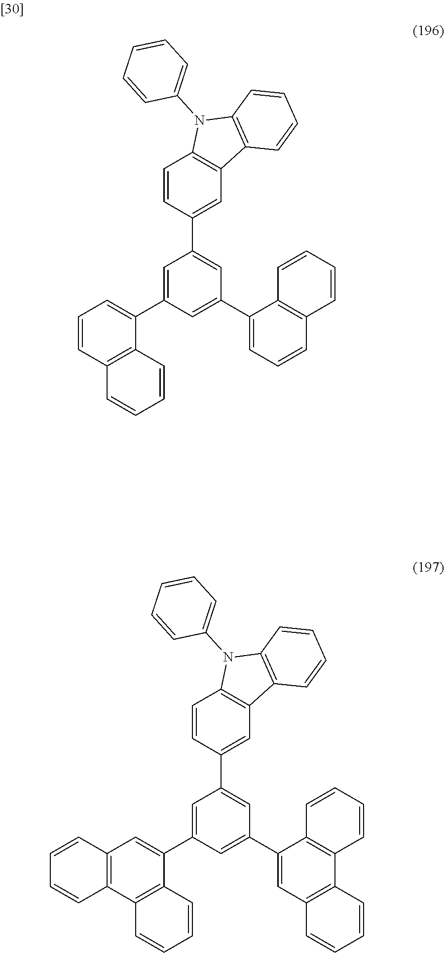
C1=CC(C2=CC(C3=CC=CC4=C3C=CC=C4)=CC(C3=CC=CC4=C3C=CC=C4)=C2)=CC2=C1N(C1=CC=CC=C1)C1=C2C=CC=C1.C1=CC(C2=CC(C3=CC4=C(C5=C3C=CC=C5)C=CC=C4)=CC(C3=CC4=C(C5=C3C=CC=C5)C=CC=C4)=C2)=CC2=C1N(C1=CC=CC=C1)C1=C2C=CC=C1
